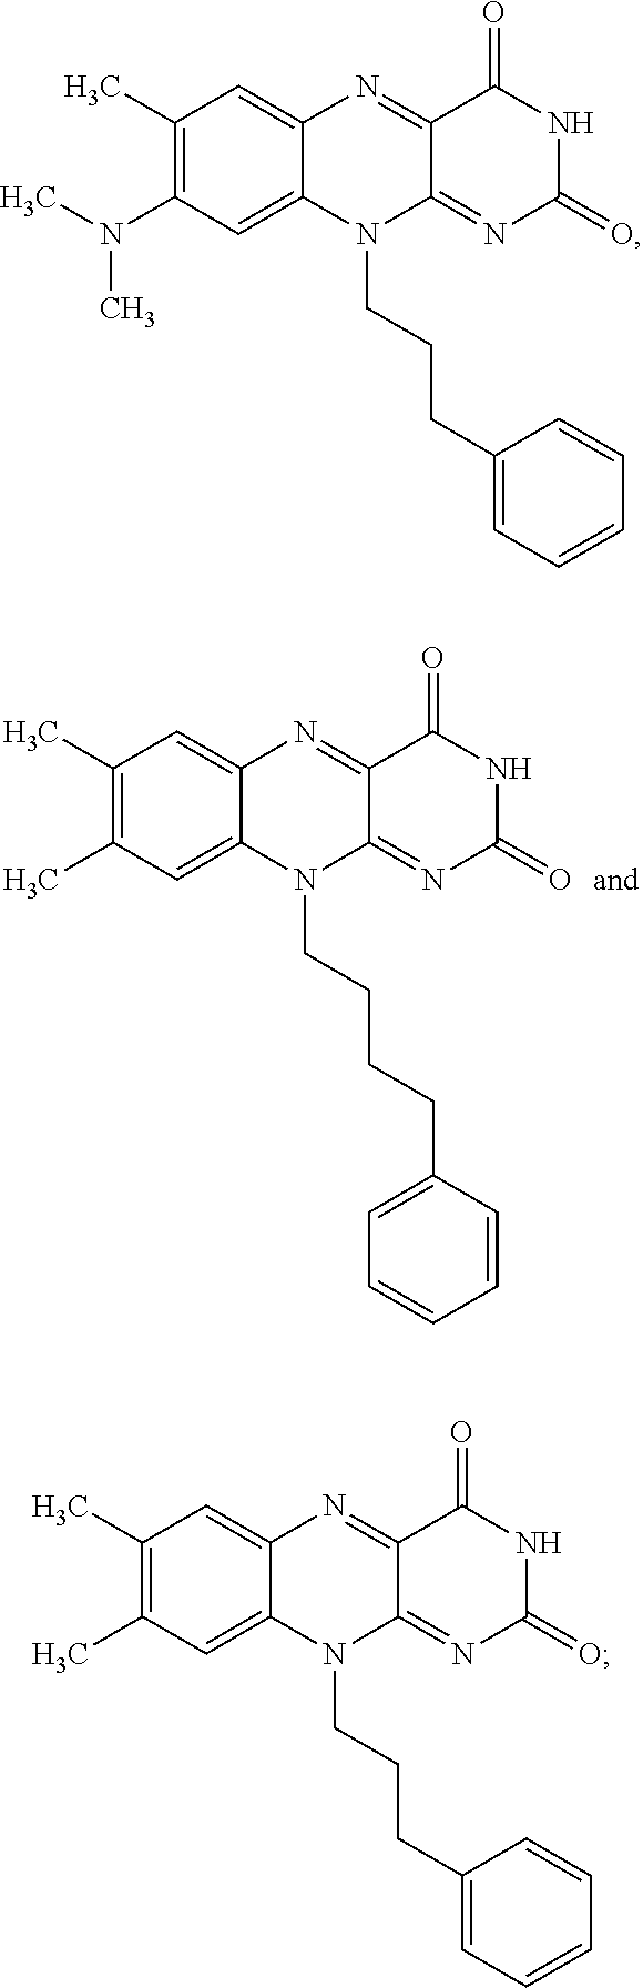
C1(C)=C(C)C=C2C(=C1)N=C1C(=NC(=O)NC1=O)N2CCCCC1=CC=CC=C1.C1(C)=C(N(C)C)C=C2C(=C1)N=C1C(=NC(=O)NC1=O)N2CCCC1=CC=CC=C1.C1(C)=C(C)C=C2C(=C1)N=C1C(=NC(=O)NC1=O)N2CCCC1=CC=CC=C1
